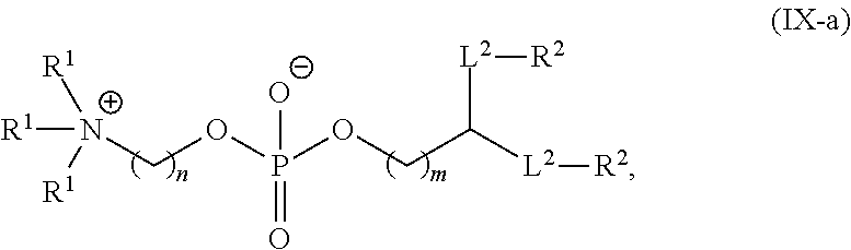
C(COP(OC[N+]([R1])([R1])[R1])(=O)[O-])([L2][R2])[L2][R2]
